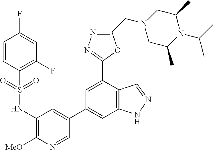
C1(NS(=O)(=O)C2=C(F)C=C(F)C=C2)=C([MeO])N=CC(C2=CC3=C(C(C4=NN=C(CN5CC(C)N(C(C)C)C(C)C5)O4)=C2)C=NN3)=C1
